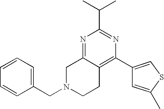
C1(C(C)C)=NC(C2=CSC(C)=C2)=C2C(=N1)CN(CC1=CC=CC=C1)CC2
